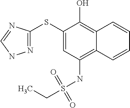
C1(SC2=NNC=N2)=CC(NS(CC)(=O)=O)=C2C(=C1O)C=CC=C2
